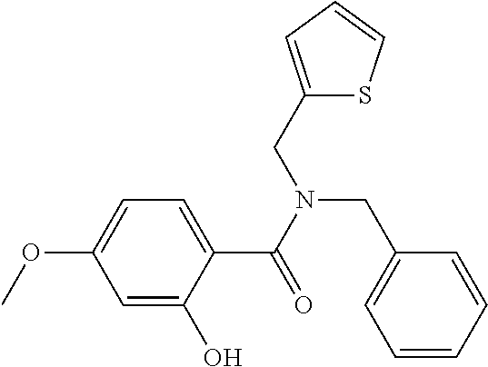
C1=C(O)C(C(=O)N(CC2=CC=CS2)CC2=CC=CC=C2)=CC=C1OC
